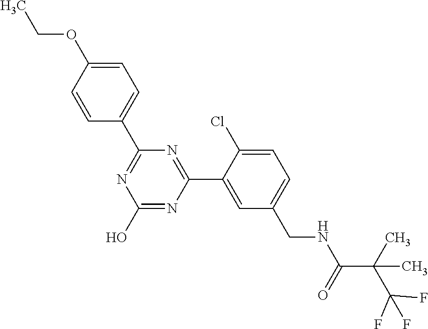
C1(C2=NC(O)=NC(C3=CC(CNC(C(C(F)(F)F)(C)C)=O)=CC=C3Cl)=N2)=CC=C(OCC)C=C1
